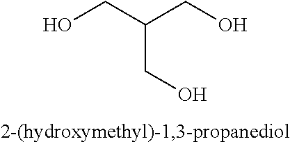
OCC(CO)CO
